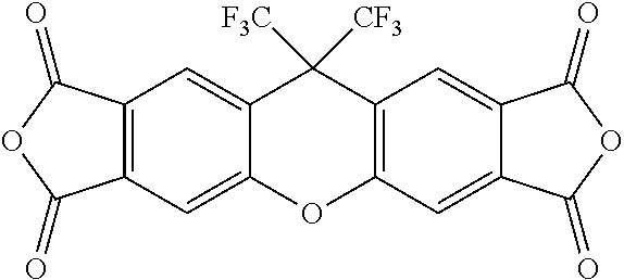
O1C2=C(C([F3C])([CF3])C3=CC4=C(C=C13)C(=O)OC4=O)C=C1C(=C2)C(=O)OC1=O
